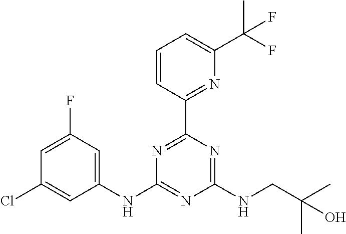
N1=C(C2=NC(C(F)(C)F)=CC=C2)N=C(NCC(C)(C)O)N=C1NC1=CC(F)=CC(Cl)=C1
